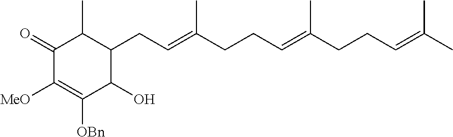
C1(=O)C([MeO])=C([OBn])C(O)C(CC=C(CCC=C(CCC=C(C)C)C)C)C1C
